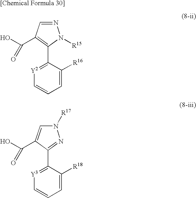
N1=CC(C(O)=O)=C(C2=[Y2]C=CC=C2[R16])N1[R15].N1([R17])C=C(C(O)=O)C(C2=[Y3]C=CC=C2[R18])=N1
